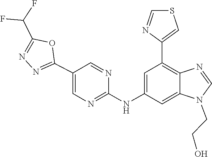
C1=NC2=C(C3=CSC=N3)C=C(NC3=NC=C(C4=NN=C(C(F)F)O4)C=N3)C=C2N1CCO
